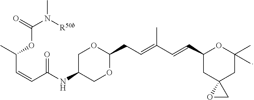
C1C(NC(=O)C=CC(OC(=O)N(C)[R50b])C)COC(CC=C(C=CC2CC3(CC(C)(C)O2)OC3)C)O1
